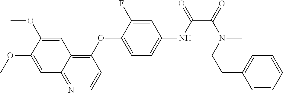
C1=C(OC)C(OC)=CC2=C(OC3=CC=C(NC(=O)C(=O)N(C)CCC4=CC=CC=C4)C=C3F)C=CN=C12
